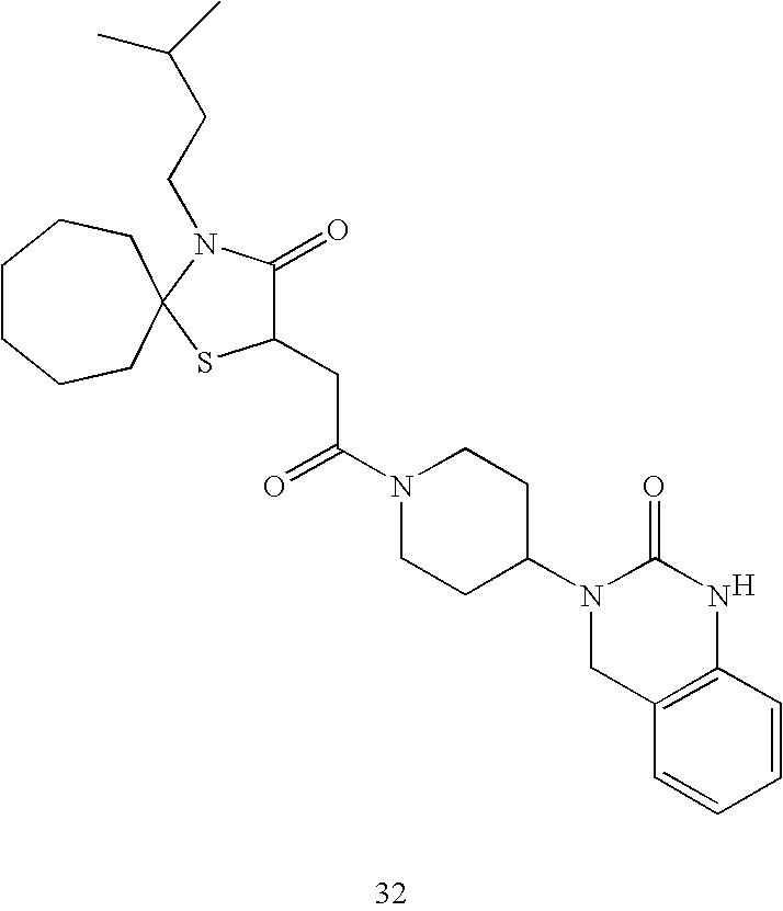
[H].C1(CC(N2CCC(N3CC4=C(NC3=O)C=CC=C4)CC2)=O)C(=O)N(CCC(C)C)C2(S1)CCCCCC2
